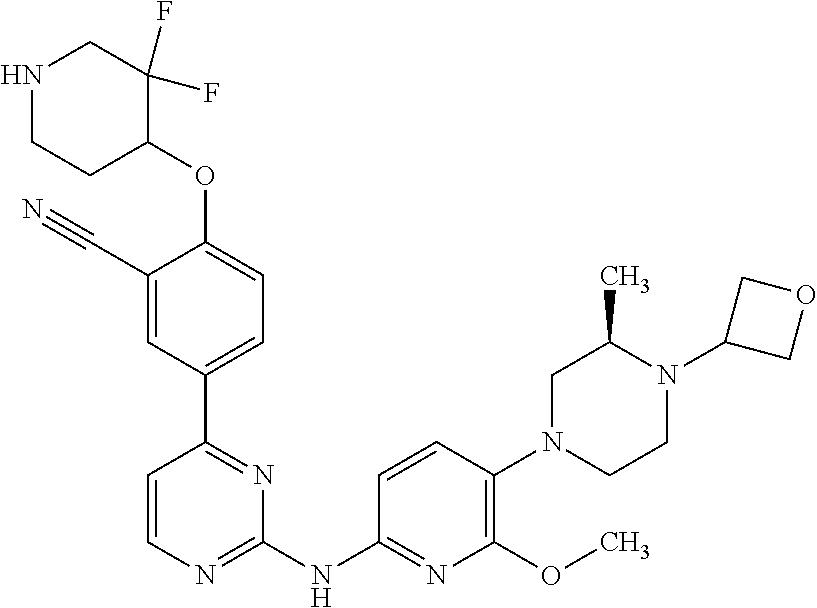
O(C1=CC=C(C2=NC(NC3=NC(OC)=C(N4CCN(C5COC5)C(C)C4)C=C3)=NC=C2)C=C1C#N)C1C(F)(F)CNCC1
